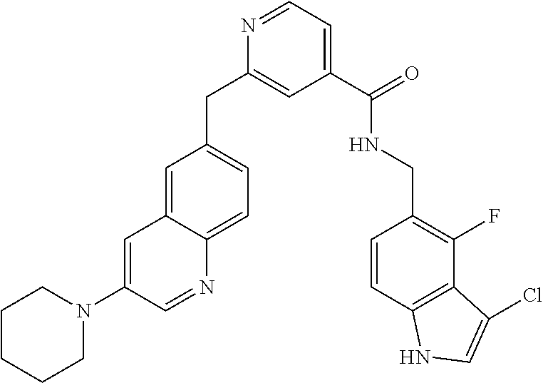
C1=C2C(=CC=C1CC1=CC(C(=O)NCC3=C(F)C4=C(C=C3)NC=C4Cl)=CC=N1)N=CC(N1CCCCC1)=C2
